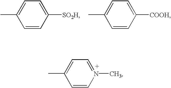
CC1=CC=[N+](C)C=C1.CC1=CC=C([SO2H])C=C1.CC1=CC=C([COOH])C=C1
